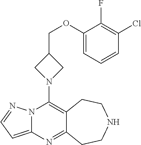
N12C(=CC=N1)N=C1C(=C2N2CC(COC3=CC=CC(Cl)=C3F)C2)CCNCC1
